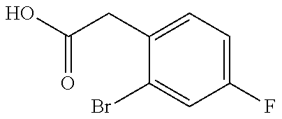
OC(CC1=CC=C(F)C=C1Br)=O
